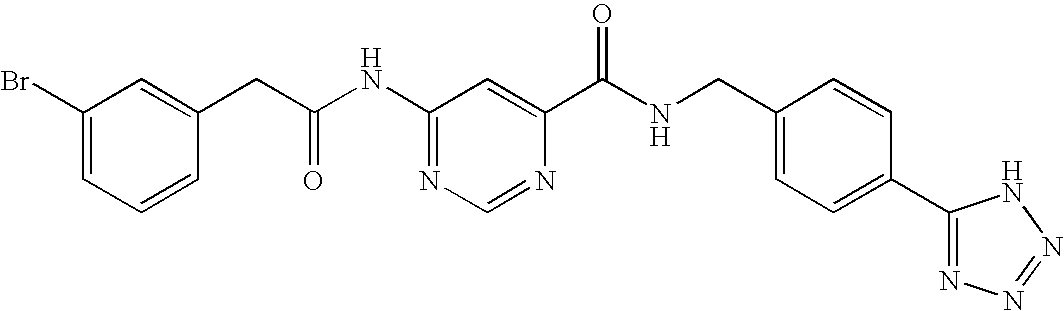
C1(Br)=CC=CC(CC(NC2=NC=NC(C(NCC3=CC=C(C4=NN=NN4)C=C3)=O)=C2)=O)=C1
